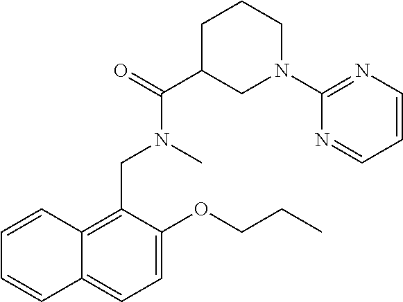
C1=C(OCCC)C(CN(C(=O)C2CN(C3=NC=CC=N3)CCC2)C)=C2C(=C1)C=CC=C2
